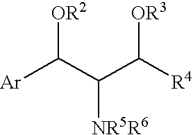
[Ar]C(C(C([R4])[OR3])[NR5R6])[OR2]
